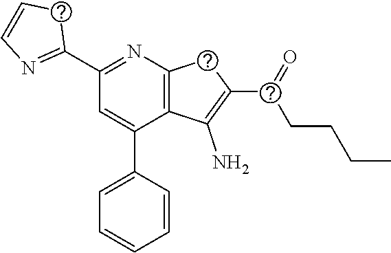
C1(C2=NC=CS2)=NC2=C(C(C3=CC=CC=C3)=C1)C(N)=C(S(CCCC)=O)S2
